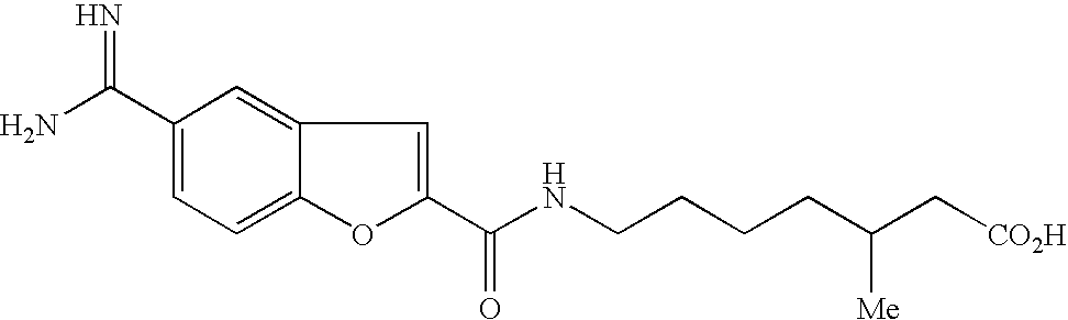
NC(C1=CC=C2C(=C1)C=C(C(NCCCCC(C[CO2H])[Me])=O)O2)=N
